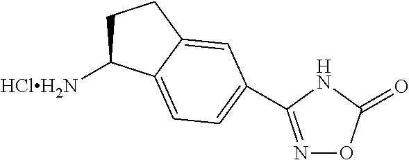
C1C([HClH2N])C2=CC=C(C3=NOC(=O)N3)C=C2C1
